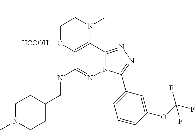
C1OC2=C(N(C)C1C)C1=NN=C(C3=CC=CC(OC(F)(F)F)=C3)N1N=C2NCC1CCN(C)CC1.[HCOOH]
